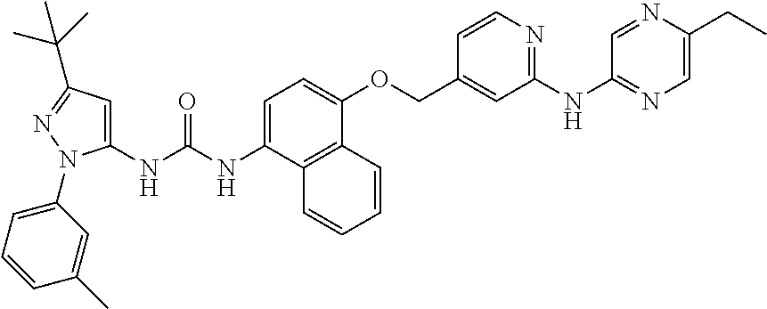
C1=C(NC(NC2=CC(C(C)(C)C)=NN2C2=CC=CC(C)=C2)=O)C2=C(C(OCC3=CC(NC4=NC=C(CC)N=C4)=NC=C3)=C1)C=CC=C2
